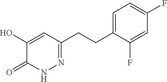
C1=C(F)C(CCC2=NNC(=O)C(O)=C2)=CC=C1F
